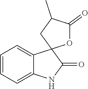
C1=CC=C2C(=C1)C1(C(=O)N2)OC(=O)C(C)C1
